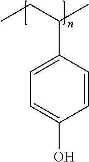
C1=C(C(CC)C)C=CC(O)=C1
